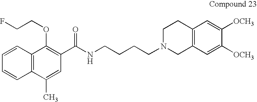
C1=CC2=C(C=C1)C(C)=CC(C(NCCCCN1CC3=C(CC1)C=C([OCH3])C([OCH3])=C3)=O)=C2OCCF
